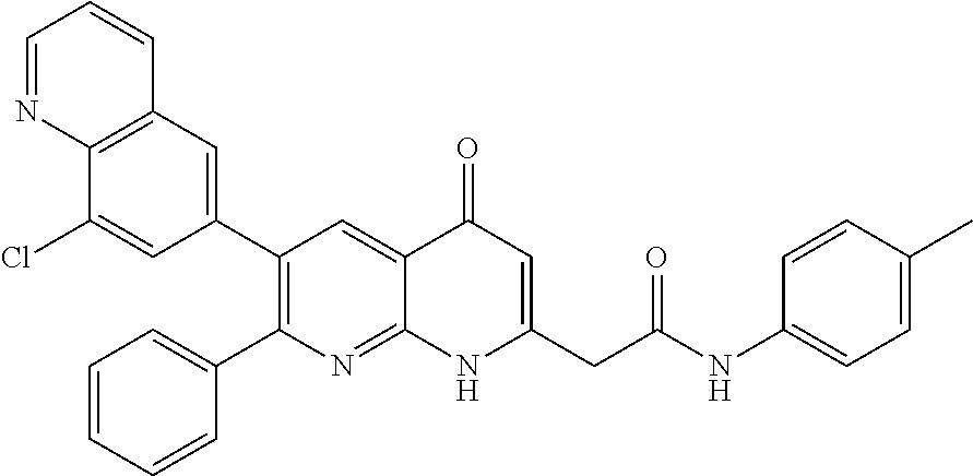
C12=C(C=C(C3=C(C4=CC=CC=C4)N=C4C(=C3)C(=O)C=C(CC(NC3=CC=C(C)C=C3)=O)N4)C=C1Cl)C=CC=N2
